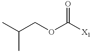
C(OC([X1])=O)C(C)C
